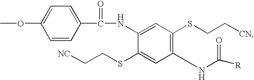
C1=C(NC(C2=CC=C(OC)C=C2)=O)C(SCC[NC])=CC(NC(=O)[R])=C1SCC[CN]
